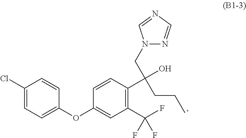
N1(CC(CCC)(O)C2=C(C(F)(F)F)C=C(OC3=CC=C(Cl)C=C3)C=C2)N=CN=C1
